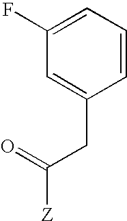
C1(F)=CC=CC(CC([Z])=O)=C1
